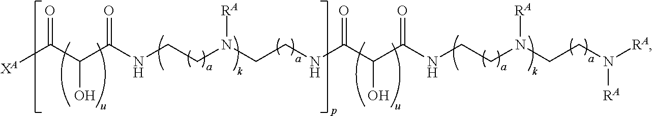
[XA]C(C(C(NCCN(CCNC(C(C(NCCN(CCN([RA])[RA])[RA])=O)O)=O)[RA])=O)O)=O
